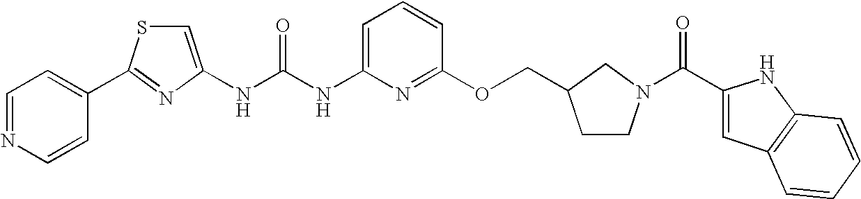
N(C(NC1=CC=CC(OCC2CCN(C(C3=CC4=C(N3)C=CC=C4)=O)C2)=N1)=O)C1=CSC(C2=CC=NC=C2)=N1
